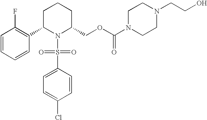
C1=CC=CC(C2N(S(C3=CC=C(Cl)C=C3)(=O)=O)C(COC(N3CCN(CCO)CC3)=O)CCC2)=C1F
